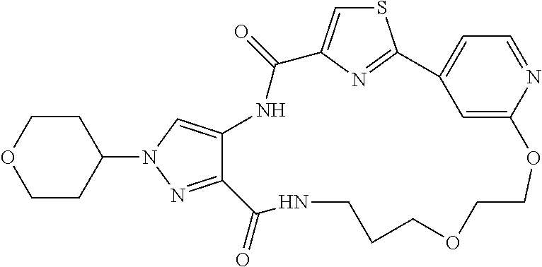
C12=NN(C3CCOCC3)C=C1NC(=O)C1=CSC(=N1)C1=CC=NC(=C1)OCCOCCCNC2=O
